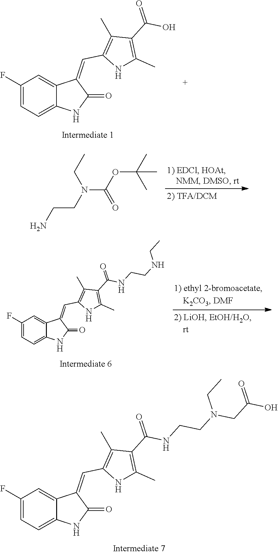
C1(F)=CC=C2C(=C1)C(=CC1=C(C)C(C(NCCN(CC(O)=O)CC)=O)=C(C)N1)C(=O)N2.C1(F)=CC=C2C(=C1)C(=CC1=C(C)C(C(O)=O)=C(C)N1)C(=O)N2.C(=O)(N(CC)CCN)OC(C)(C)C.C1(F)=CC=C2C(=C1)C(=CC1=C(C)C(C(NCCNCC)=O)=C(C)N1)C(=O)N2
